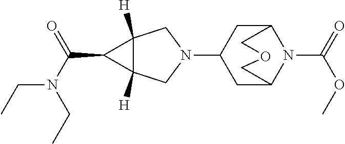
N1(C2CC3N(C(=O)OC)C(C2)COC3)CC2([H])C([H])(C1)C2C(N(CC)CC)=O
